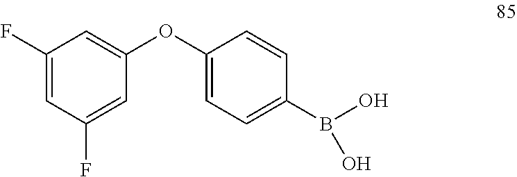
C1(OC2=CC=C(B(O)O)C=C2)=CC(F)=CC(F)=C1
